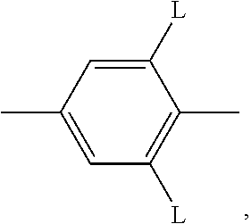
C1(C)=CC([L])=C(C)C([L])=C1
